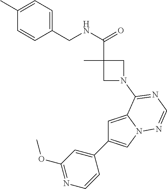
C1=C2N(C=C1C1=CC(OC)=NC=C1)N=CN=C2N1CC(C)(C(NCC2=CC=C(C)C=C2)=O)C1
